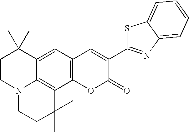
C12=CC3=C(C4=C1N(CCC2(C)C)CCC4(C)C)OC(=O)C(C1=NC2=CC=CC=C2S1)=C3
